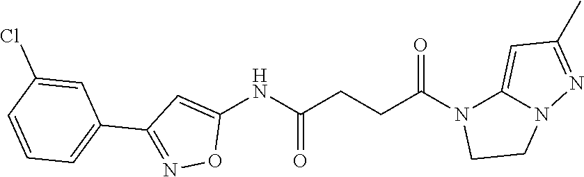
C1(NC(CCC(N2C3=CC(C)=NN3CC2)=O)=O)=CC(C2=CC=CC(Cl)=C2)=NO1
